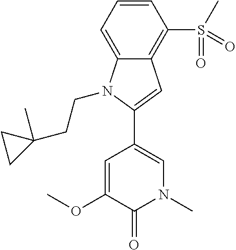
C1(C2=CN(C)C(=O)C(OC)=C2)=CC2=C(S(C)(=O)=O)C=CC=C2N1CCC1(C)CC1
